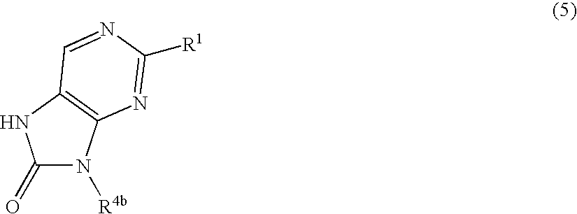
C1(=O)N([R4b])C2=C(N1)C=NC([R1])=N2
